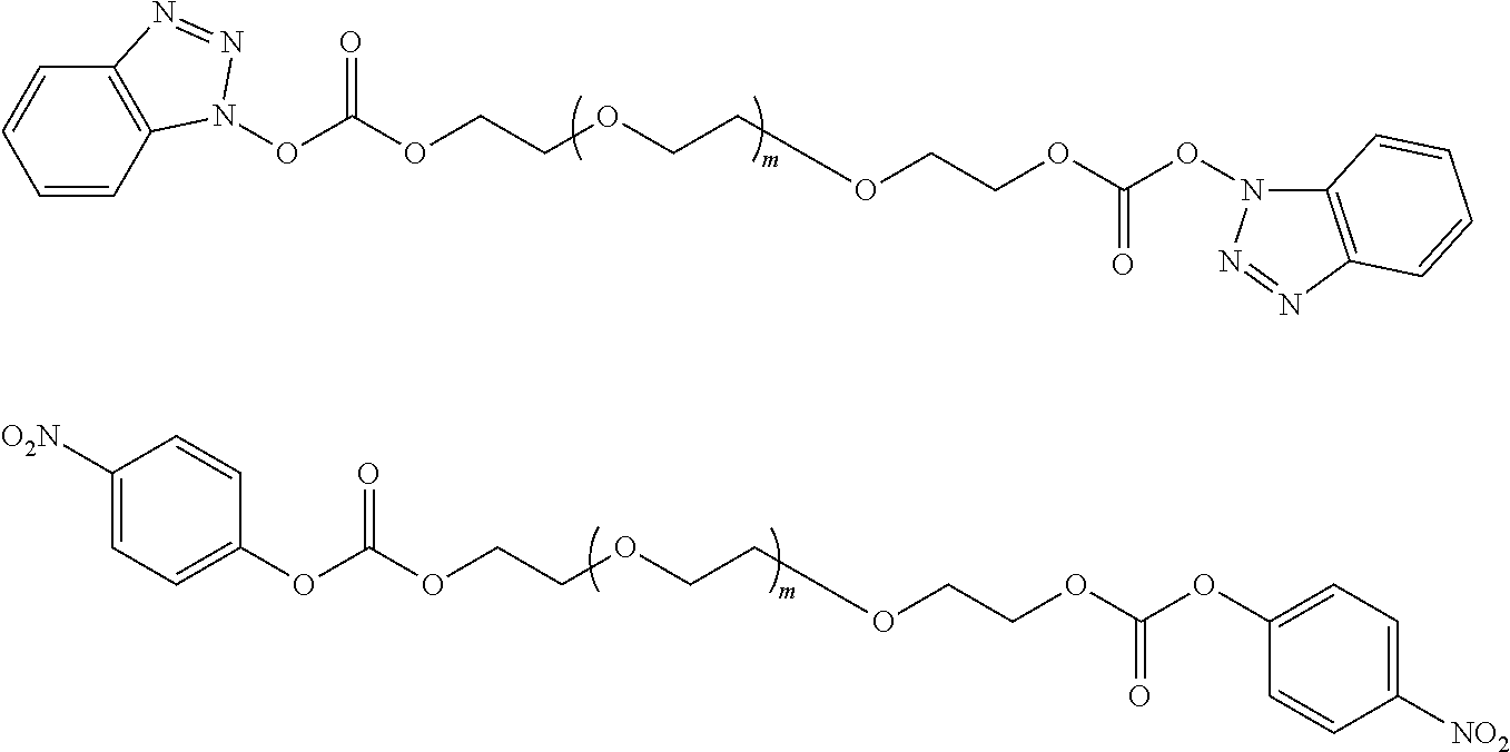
C1=CC2=C(C=C1)N=NN2OC(OCCOCCOCCOC(ON1C2=C(N=N1)C=CC=C2)=O)=O.C1(OC(OCCOCCOCCOC(OC2=CC=C([NO2])C=C2)=O)=O)=CC=C([O2N])C=C1
